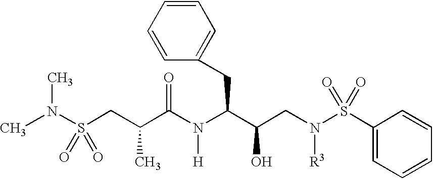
CN(S(CC(C(N(C(CC1=CC=CC=C1)C(O)CN([R3])S(=O)(C1=CC=CC=C1)=O)[H])=O)C)(=O)=O)C
